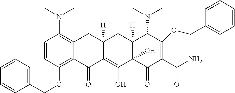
C1=CC(OCC2=CC=CC=C2)=C2C(=C1N(C)C)CC1([H])C(=C(O)C3(O)C([H])(C1)C(N(C)C)C(OCC1=CC=CC=C1)=C(C(N)=O)C3=O)C2=O
